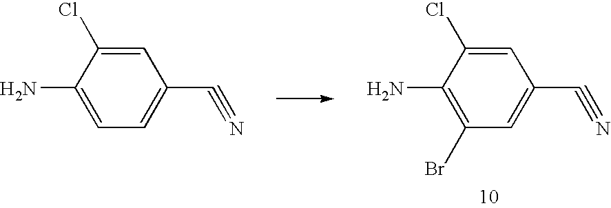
C1(N)=C(Br)C=C(C#N)C=C1Cl.C1(N)=CC=C(C#N)C=C1Cl
